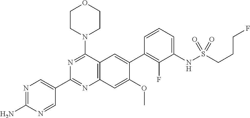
C12=C(C(N3CCOCC3)=NC(C3=CN=C(N)N=C3)=N1)C=C(C1=C(F)C(NS(CCCF)(=O)=O)=CC=C1)C(OC)=C2
